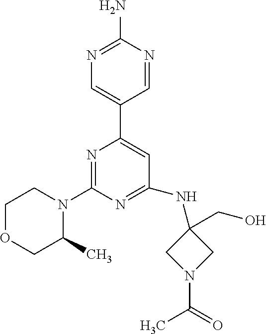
N1=C(N)N=CC(C2=CC(NC3(CO)CN(C(=O)C)C3)=NC(N3CCOCC3C)=N2)=C1
